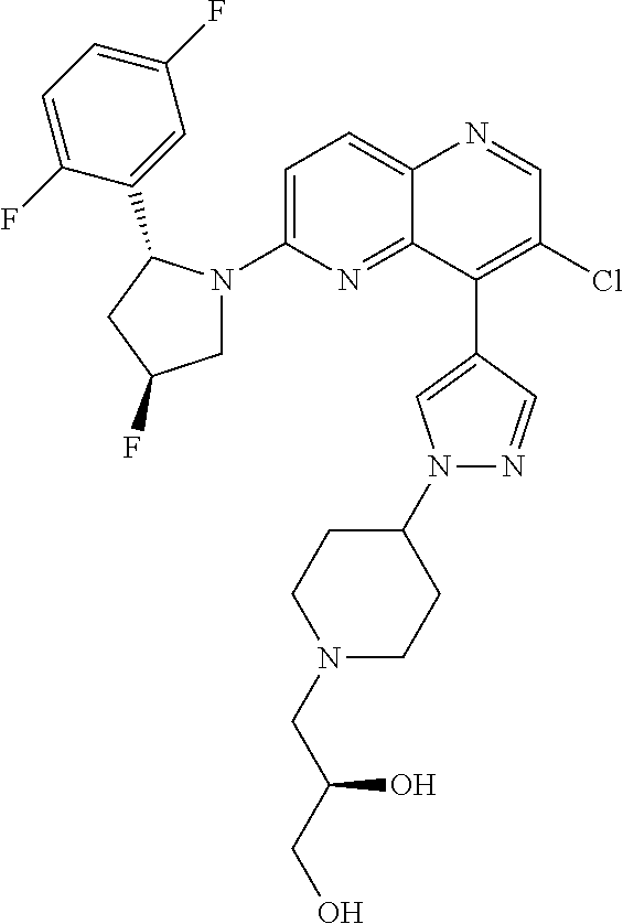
C12=CC=C(N3CC(F)CC3C3=CC(F)=CC=C3F)N=C1C(C1=CN(C3CCN(CC(CO)O)CC3)N=C1)=C(Cl)C=N2
